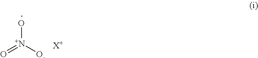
[N+]([O-])(O)=O.[X+]
